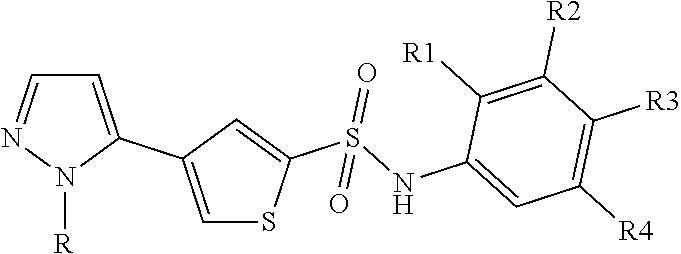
C1=C(C2=CC=NN2[R])C=C(S(NC2=CC([R4])=C([R3])C([R2])=C2[R1])(=O)=O)S1
